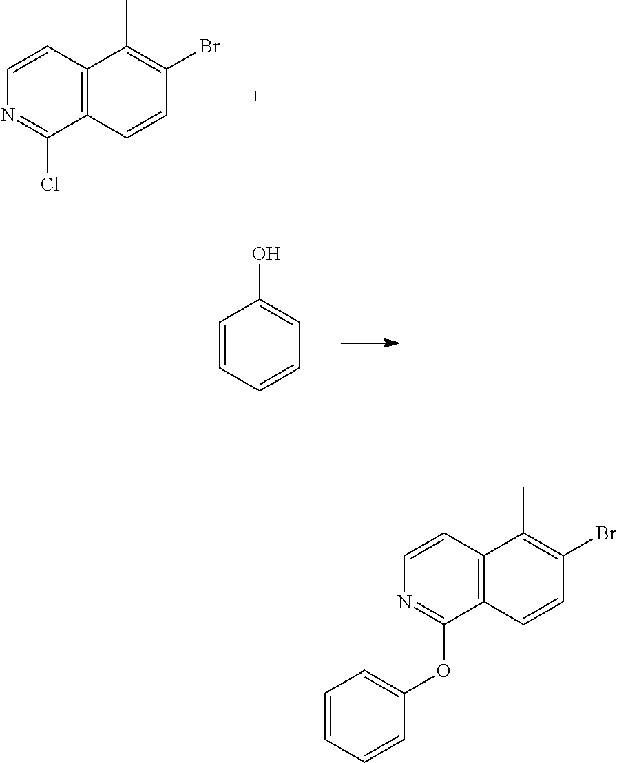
N1=C(Cl)C2=C(C=C1)C(C)=C(Br)C=C2.C1=CC=CC=C1O.N1=C(OC2=CC=CC=C2)C2=C(C=C1)C(C)=C(Br)C=C2
